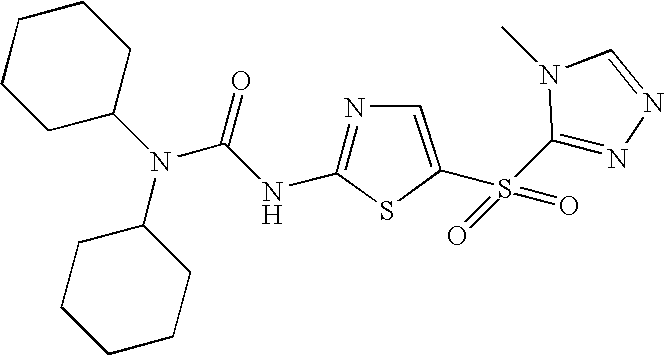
C1CCCCC1N(C(=O)NC1=NC=C(S(C2=NN=CN2C)(=O)=O)S1)C1CCCCC1
